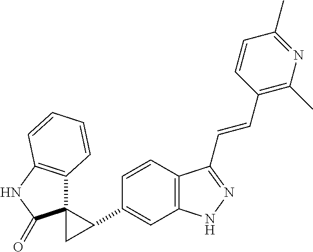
C1=CC2=C(C=C1C1C3(C4=C(NC3=O)C=CC=C4)C1)NN=C2C=CC1=C(C)N=C(C)C=C1
